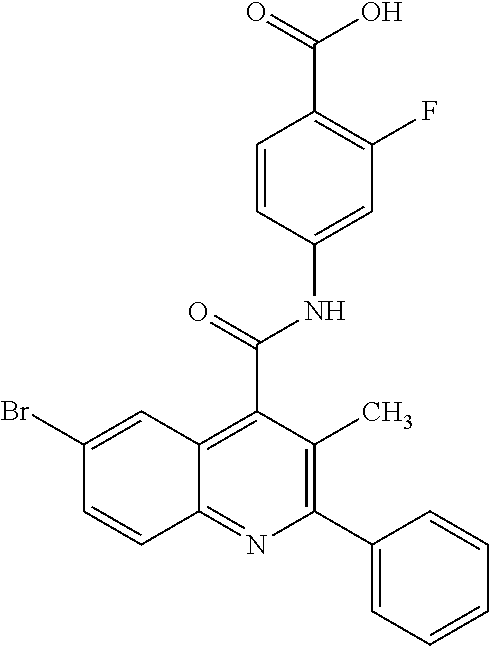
C1=CC(NC(C2=C3C(=NC(C4=CC=CC=C4)=C2C)C=CC(Br)=C3)=O)=CC(F)=C1C(=O)O
